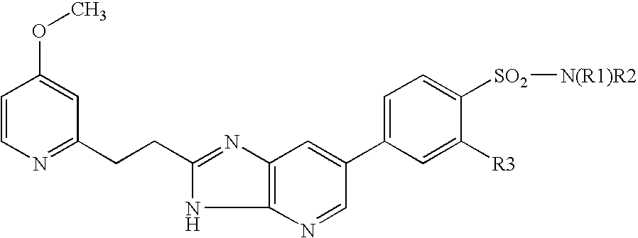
C1=CN=C(CCC2=NC3=C(N2)N=CC(C2=CC=C([SO2][N(R1)R2])C([R3])=C2)=C3)C=C1OC
